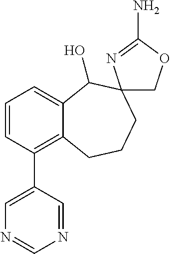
C1=CC(C2=CN=CN=C2)=C2C(=C1)C(O)C1(CCC2)COC(N)=N1
